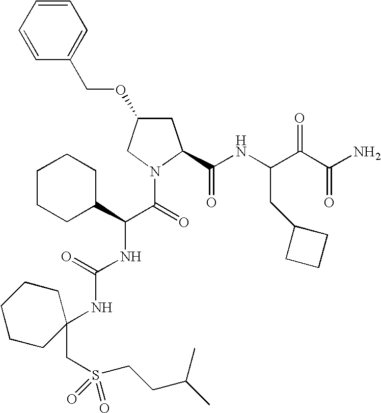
C1C(OCC2=CC=CC=C2)CN(C(C(NC(=O)NC2(CS(CCC(C)C)(=O)=O)CCCCC2)C2CCCCC2)=O)C1C(NC(C(C(N)=O)=O)CC1CCC1)=O
